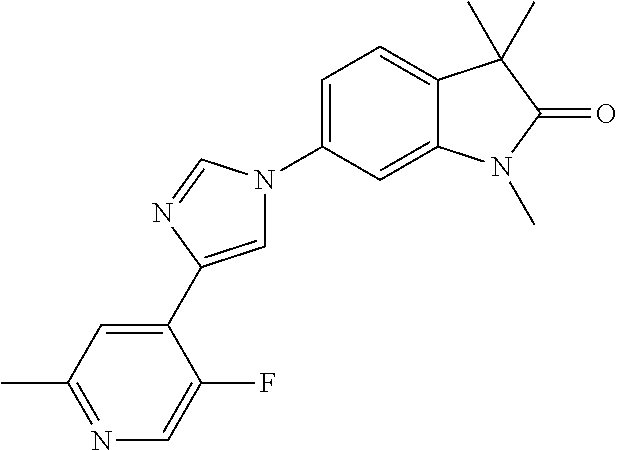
C1=C(N2C=C(C3=CC(C)=NC=C3F)N=C2)C=C2C(=C1)C(C)(C)C(=O)N2C
